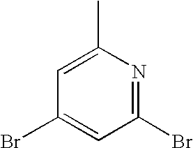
C1=C(C)N=C(Br)C=C1Br
